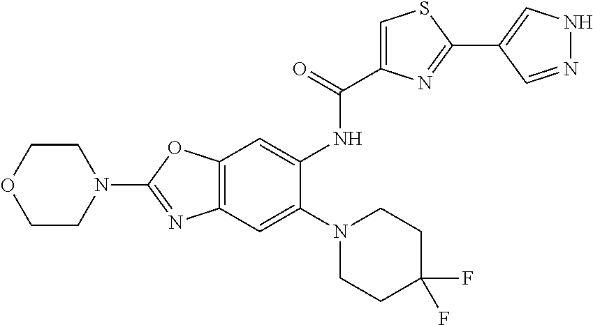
C12=C(C=C(N3CCC(F)(F)CC3)C(NC(C3=CSC(C4=CNN=C4)=N3)=O)=C1)N=C(N1CCOCC1)O2
